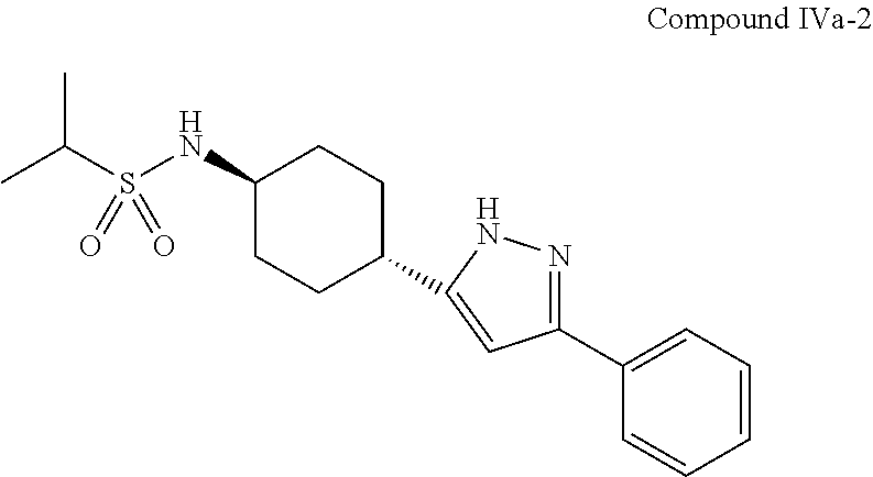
CC(S(NC1CCC(C2=CC(C3=CC=CC=C3)=NN2)CC1)(=O)=O)C
